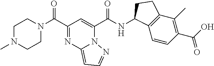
C(C1=NC2=CC=NN2C(C(NC2C3=C(C(C)=C(C(O)=O)C=C3)CC2)=O)=C1)(=O)N1CCN(C)CC1
